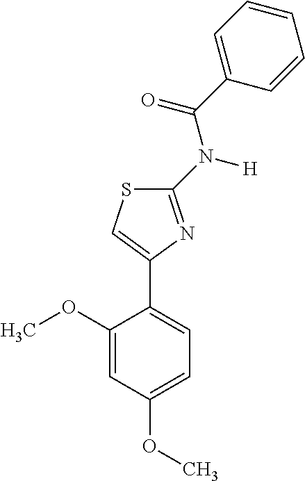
C1(OC)=CC(OC)=CC=C1C1=CSC(N([H])C(C2=CC=CC=C2)=O)=N1
